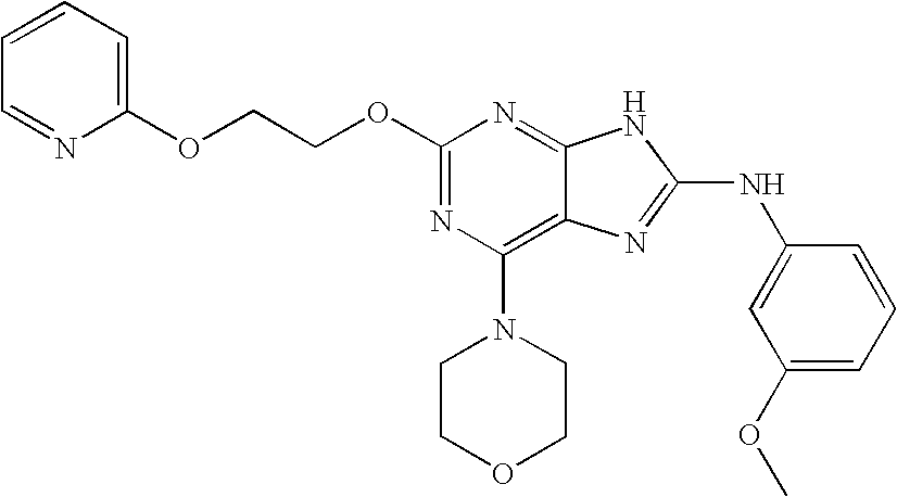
C1=CC=NC(OCCOC2=NC(N3CCOCC3)=C3C(=N2)NC(NC2=CC(OC)=CC=C2)=N3)=C1
